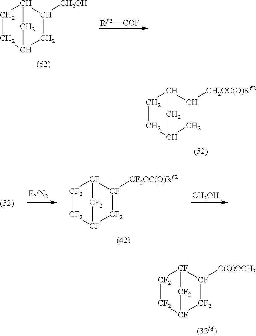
[Rf2][COF].C12CC(CC1)CC2[CH2OH].C12CC(CC1)CC2[CH2OC(O)Rf2].[CF]12[CF2][CF]([CF2][CF2]1)[CF2][CF]2[C(O)OCH3].[CF]12[CF2][CF]([CF2][CF2]1)[CF2][CF]2[CF2OC(O)Rf2].[CH3OH]
